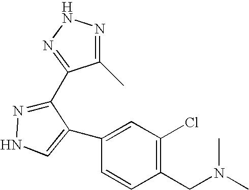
C1(C)=NNN=C1C1=NNC=C1C1=CC(Cl)=C(CN(C)C)C=C1
